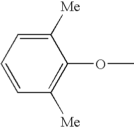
C1([Me])=CC=CC([Me])=C1OC
